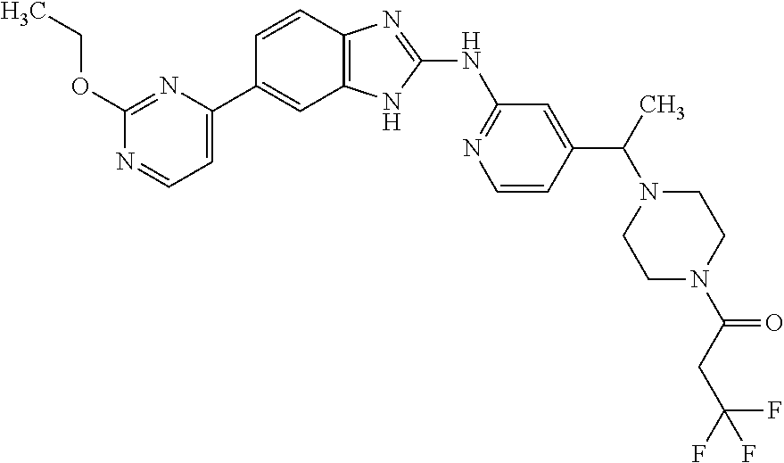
C1(OCC)=NC(C2=CC3=C(C=C2)N=C(NC2=NC=CC(C(N4CCN(C(CC(F)(F)F)=O)CC4)C)=C2)N3)=CC=N1
